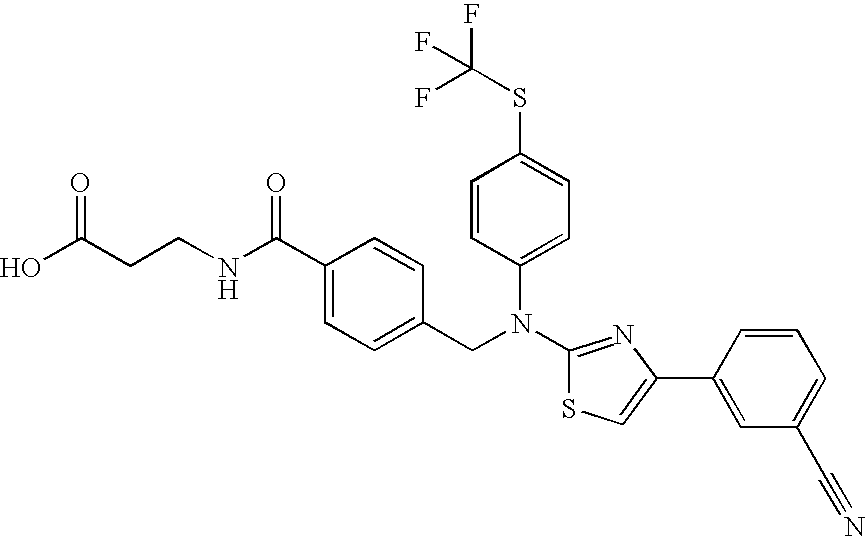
N(C1=NC(C2=CC(C#N)=CC=C2)=CS1)(CC1=CC=C(C(NCCC(O)=O)=O)C=C1)C1=CC=C(SC(F)(F)F)C=C1
